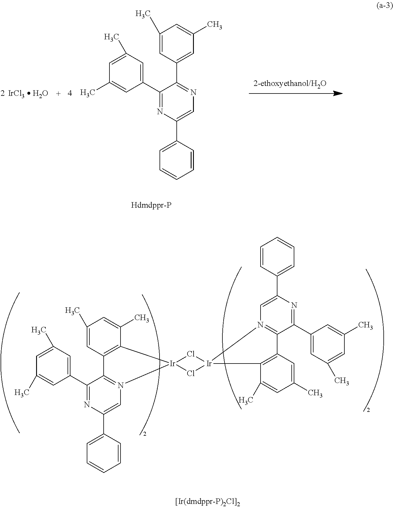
[IrCl3  H2O].C1(C2=NC(C3=CC=CC=C3)=CN=C2C2=CC(C)=CC(C)=C2)=CC(C)=CC(C)=C1.C1(C2=NC(C3=CC=CC=C3)=CN3=C2C2=C(C(C)=CC(C)=C2)[Ir]32Cl[Ir]3(N4=C(C(C5=CC(C)=CC(C)=C5)=NC(C5=CC=CC=C5)=C4)C4=C3C(C)=CC(C)=C4)Cl2)=CC(C)=CC(C)=C1
